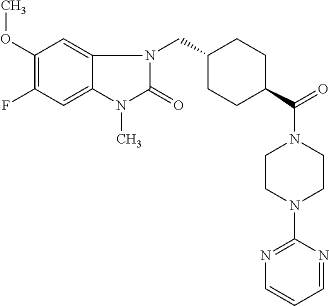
C1(OC)=C(F)C=C2C(=C1)N(CC1CCC(C(N3CCN(C4=NC=CC=N4)CC3)=O)CC1)C(=O)N2C
